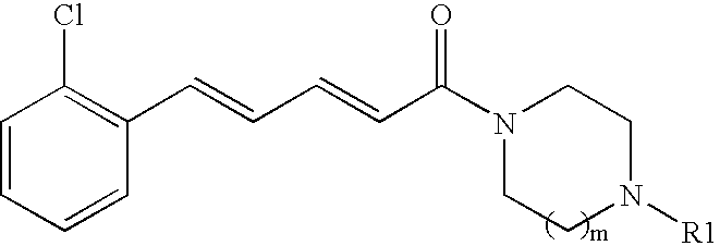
C1=CC=CC(C=CC=CC(N2CCN([R1])CC2)=O)=C1Cl
